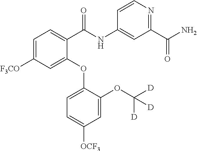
C1=C([F3CO])C=C(OC2=CC=C([OCF3])C=C2OC([D])([D])[D])C(C(NC2=CC(C(N)=O)=NC=C2)=O)=C1
